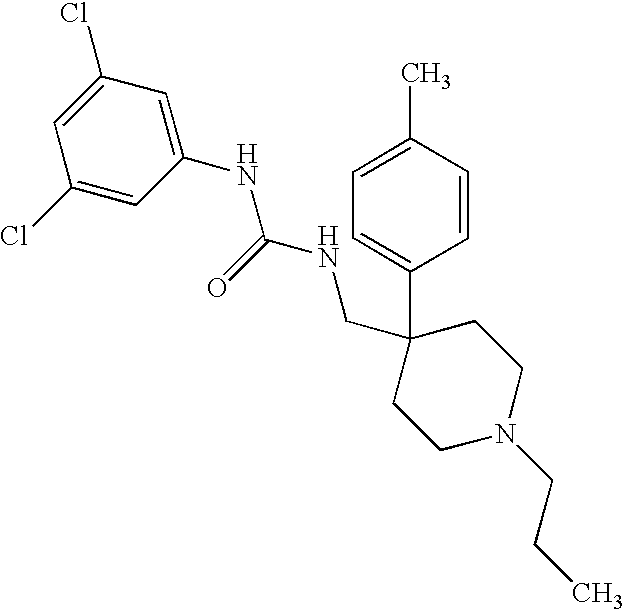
C1=CC(C)=CC=C1C1(CNC(NC2=CC(Cl)=CC(Cl)=C2)=O)CCN(CCC)CC1
